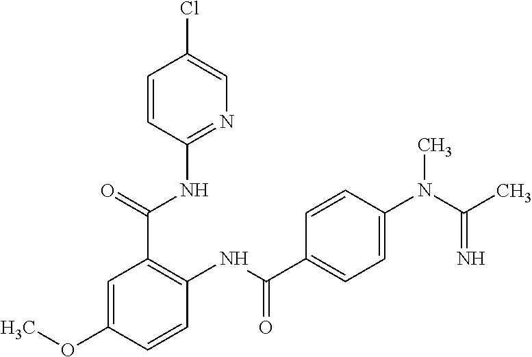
N1=C(NC(C2=C(NC(=O)C3=CC=C(N(C(C)=N)C)C=C3)C=CC(OC)=C2)=O)C=CC(Cl)=C1
